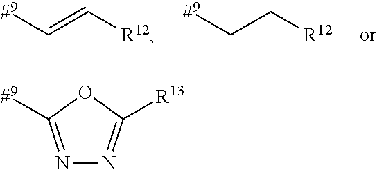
[R12]C=C[#9].[R12]CC[#9].N1=C([#9])OC([R13])=N1
